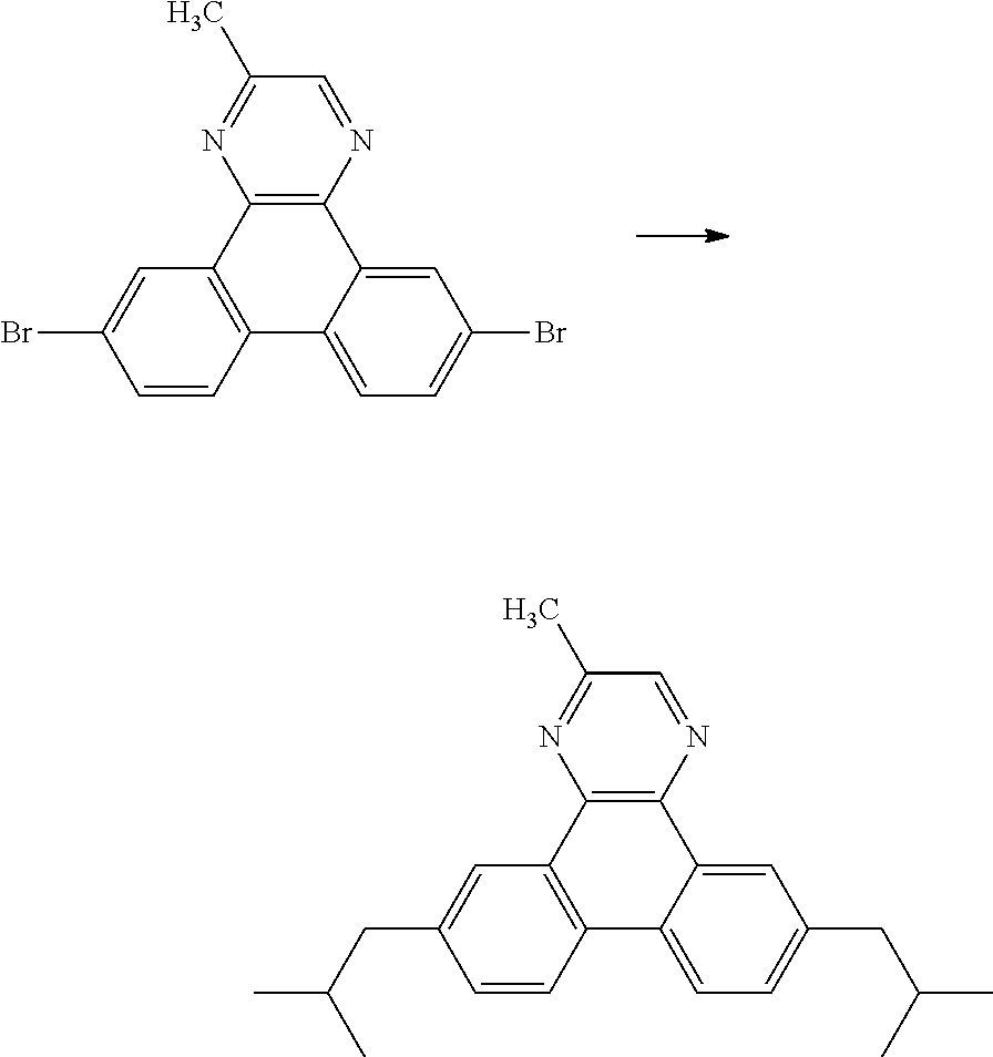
C1=CC2=C(C=C1Br)C1=C(C3=CC(Br)=CC=C23)N=CC(C)=N1.C1=CC2=C(C=C1CC(C)C)C1=C(C3=CC(CC(C)C)=CC=C23)N=CC(C)=N1
